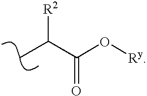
CC(C(O[Ry])=O)[R2]
